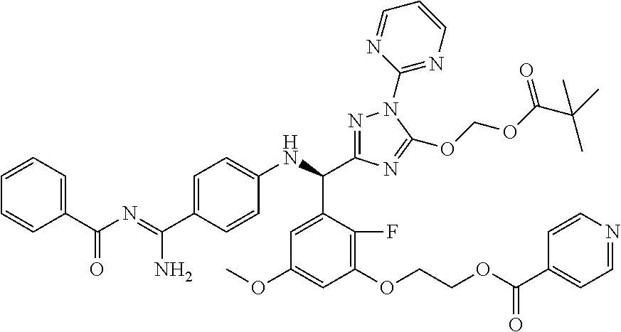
C1(C(N=C(C2=CC=C(NC(C3=NN(C4=NC=CC=N4)C(OCOC(C(C)(C)C)=O)=N3)C3=CC(OC)=CC(OCCOC(C4=CC=NC=C4)=O)=C3F)C=C2)N)=O)=CC=CC=C1
